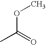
C(OC)(=O)C
